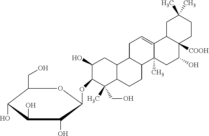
C1(CO)C(O)C(O)C(O)C(OC2C(C)(CO)C3C(CC2O)C2C(CC3)C3(C)C(=CC2)C2C([COOH])(C(O)C3)CCC(C)(C)C2)O1
